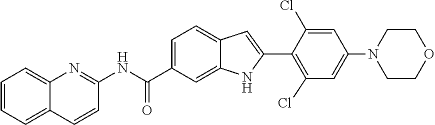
C1=CC=C2C(=C1)N=C(NC(C1=CC=C3C(=C1)NC(C1=C(Cl)C=C(N4CCOCC4)C=C1Cl)=C3)=O)C=C2
